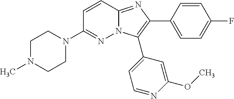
C1(N2CCN(C)CC2)=NN2C(=NC(C3=CC=C(F)C=C3)=C2C2=CC=NC(OC)=C2)C=C1
